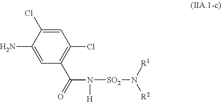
C1=C(Cl)C(N)=CC(C(=O)N([H])[SO2]N([R2])[R1])=C1Cl
